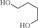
C(CCO)CO
